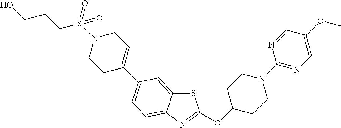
S1C2=CC(C3=CCN(S(CCCO)(=O)=O)CC3)=CC=C2N=C1OC1CCN(C2=NC=C(OC)C=N2)CC1
